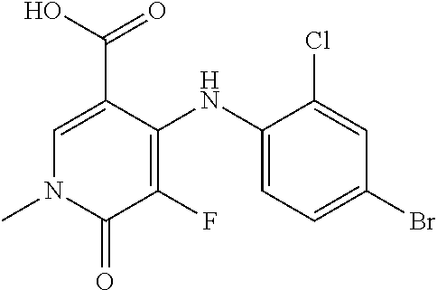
OC(=O)C1=CN(C)C(=O)C(F)=C1NC1=CC=C(Br)C=C1Cl
